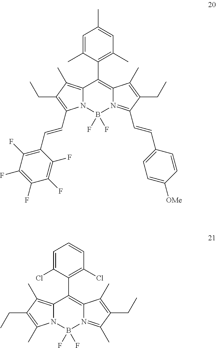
C1=C(C)C(C2=C3N(=C(C=CC4=CC=C([OMe])C=C4)C(CC)=C3C)B(F)(F)N3C2=C(C)C(CC)=C3C=CC2=C(F)C(F)=C(F)C(F)=C2F)=C(C)C=C1C.C1=C(Cl)C(C2=C3N(=C(C)C(CC)=C3C)B(F)(F)N3C2=C(C)C(CC)=C3C)=C(Cl)C=C1
